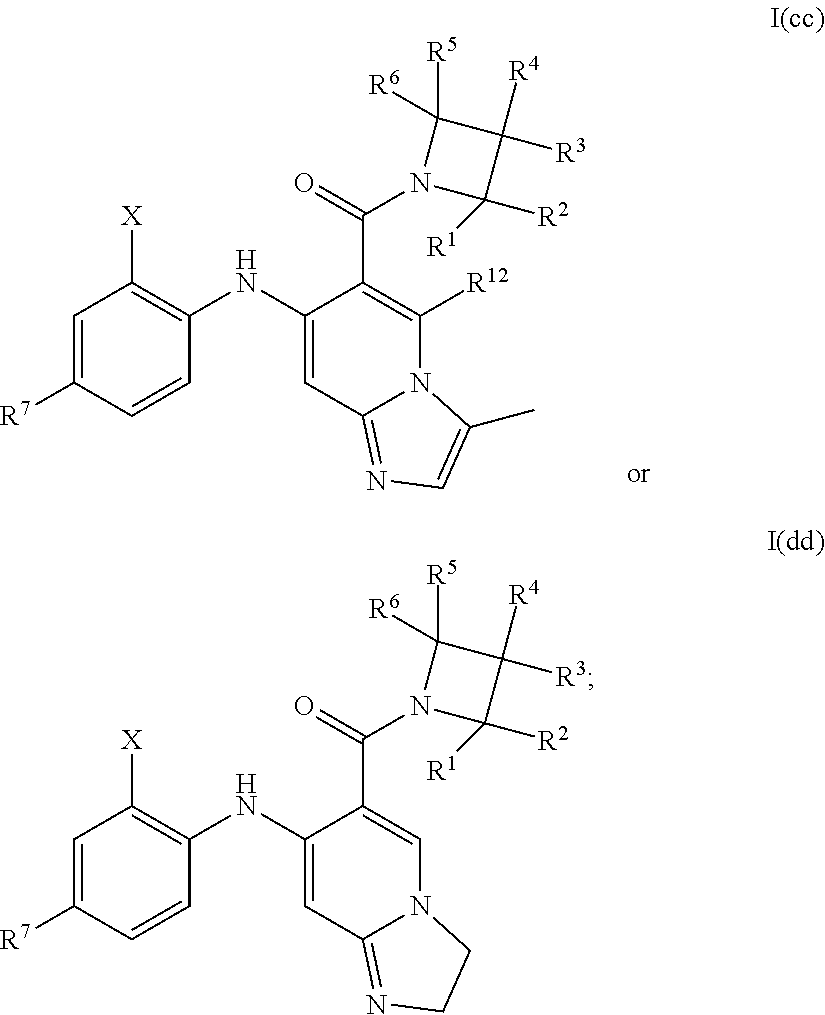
C1=C([R7])C=CC(NC2=CC3=NC=C(C)N3C([R12])=C2C(N2C([R2])([R1])C([R4])([R3])C2([R5])[R6])=O)=C1[X].C1=C([R7])C=CC(NC2=CC3=NCCN3C=C2C(N2C([R2])([R1])C([R4])([R3])C2([R5])[R6])=O)=C1[X]
